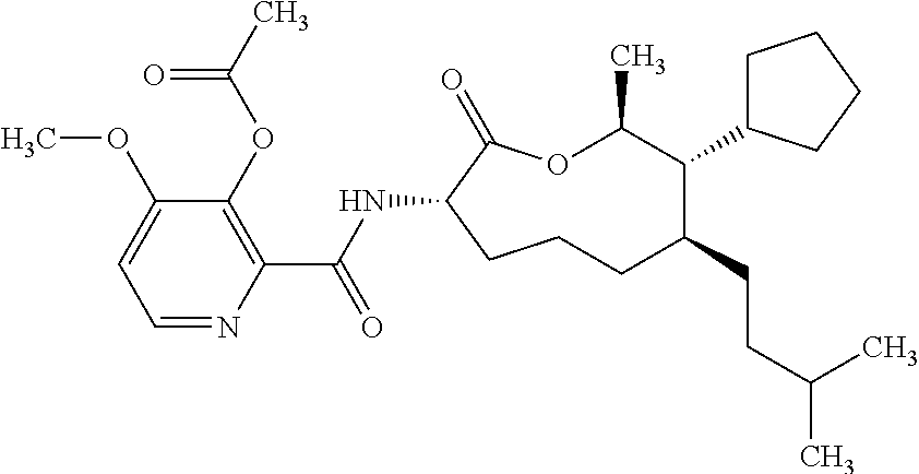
C1CC(NC(C2=C(OC(C)=O)C(OC)=CC=N2)=O)C(=O)OC(C)C(C2CCCC2)C(CCC(C)C)C1
